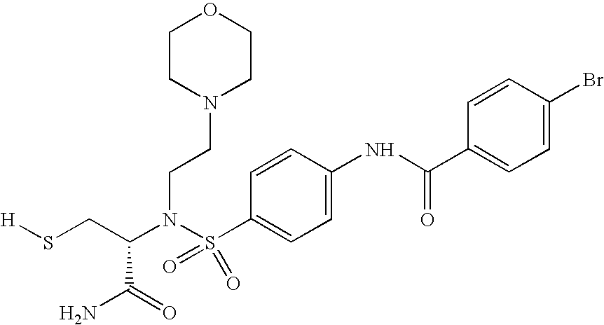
N(C(CS[H])C(=O)N)(S(=O)(=O)C1=CC=C(NC(C2=CC=C(Br)C=C2)=O)C=C1)CCN1CCOCC1
